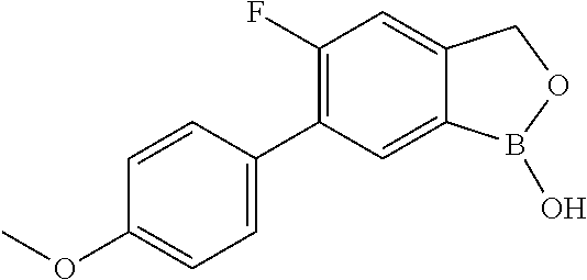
C1=CC(C2=C(F)C=C3C(=C2)B(O)OC3)=CC=C1OC
